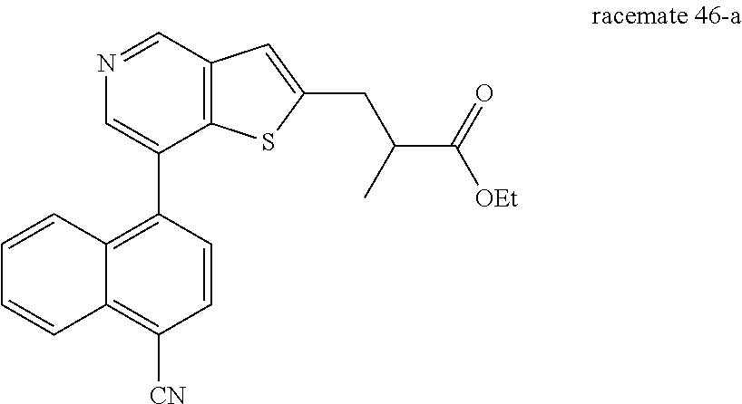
N1=CC2=C(C(C3=C4C(=C([CN])C=C3)C=CC=C4)=C1)SC(CC(C([OEt])=O)C)=C2
